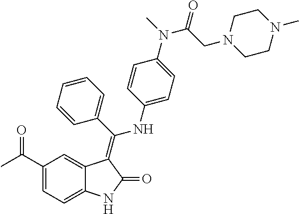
C1(C(C)=O)=CC=C2C(=C1)C(=C(C1=CC=CC=C1)NC1=CC=C(N(C)C(CN3CCN(C)CC3)=O)C=C1)C(=O)N2
